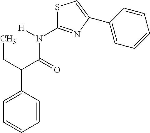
C1=C(C(CC)C(=O)N([H])C2=NC(C3=CC=CC=C3)=CS2)C=CC=C1
